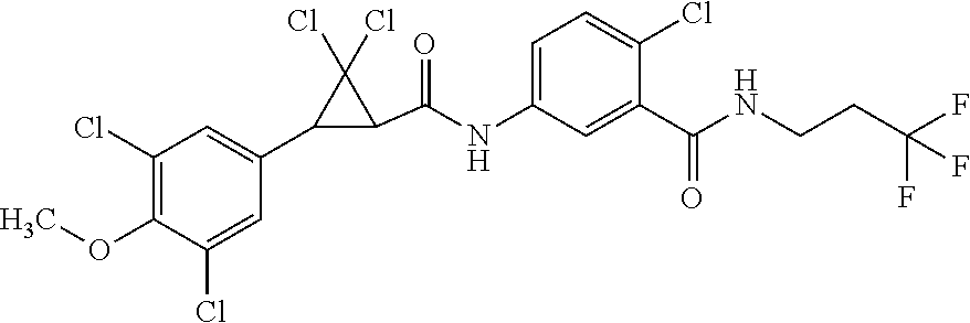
C1(Cl)=C(OC)C(Cl)=CC(C2C(C(=O)NC3=CC=C(Cl)C(C(=O)NCCC(F)(F)F)=C3)C2(Cl)Cl)=C1
